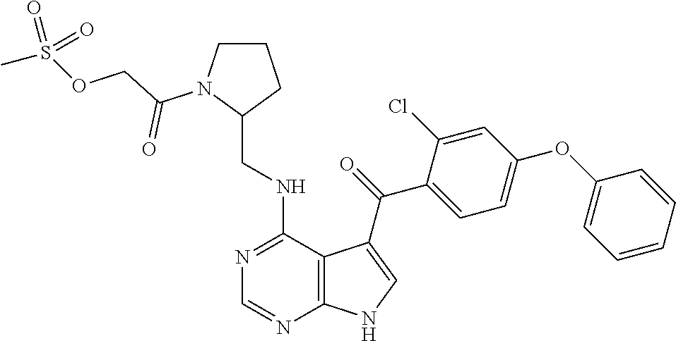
C1=CC=CC(OC2=CC=C(C(=O)C3=CNC4=C3C(NCC3CCCN3C(COS(C)(=O)=O)=O)=NC=N4)C(Cl)=C2)=C1
